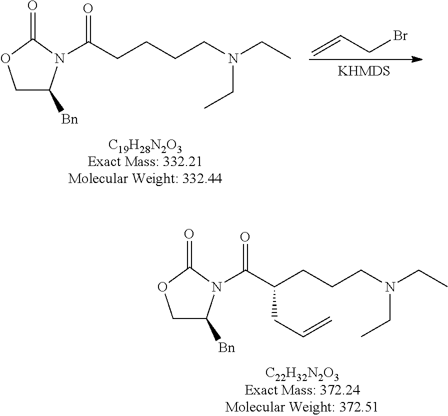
C1C([Bn])N(C(C(CCCN(CC)CC)CC=C)=O)C(=O)O1.C1C([Bn])N(C(CCCCN(CC)CC)=O)C(=O)O1.C=CCBr
